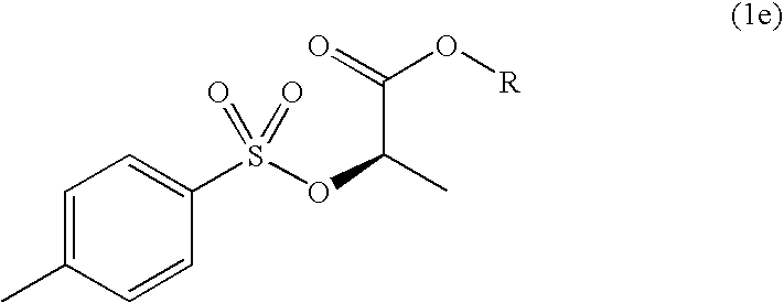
C1=C(C)C=CC(S(OC(C(O[R])=O)C)(=O)=O)=C1
